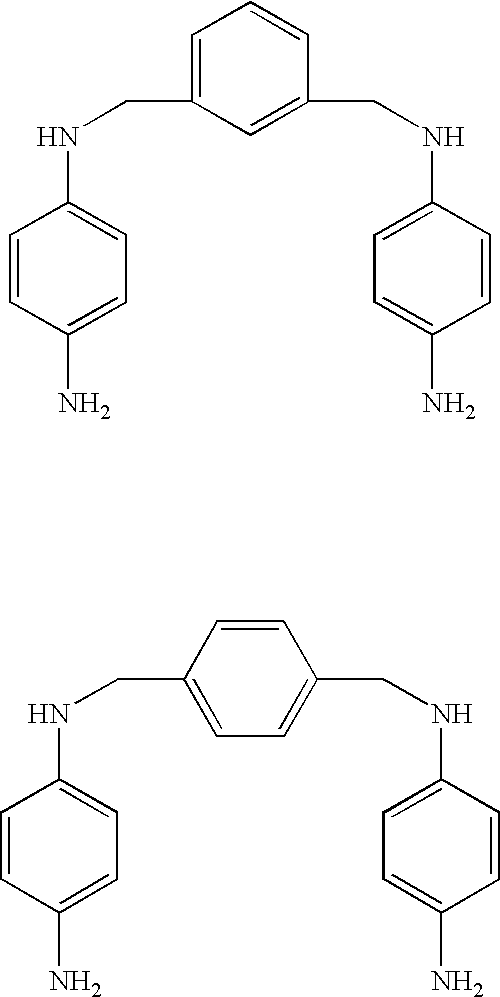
C1=CC(N)=CC=C1NCC1=CC=CC(CNC2=CC=C(N)C=C2)=C1.C1=CC(N)=CC=C1NCC1=CC=C(CNC2=CC=C(N)C=C2)C=C1
